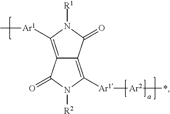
C12=C([Ar1]C)N([R1])C(=O)C1=C([Ar1][Ar2]*)N([R2])C2=O
